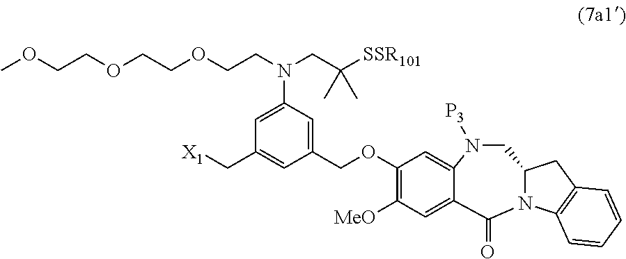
C1(COC2=C([MeO])C=C3C(=C2)N([P3])CC2N(C4=C(C2)C=CC=C4)C3=O)=CC(N(CCOCCOCCOC)CC([SSR101])(C)C)=CC(C[X1])=C1
